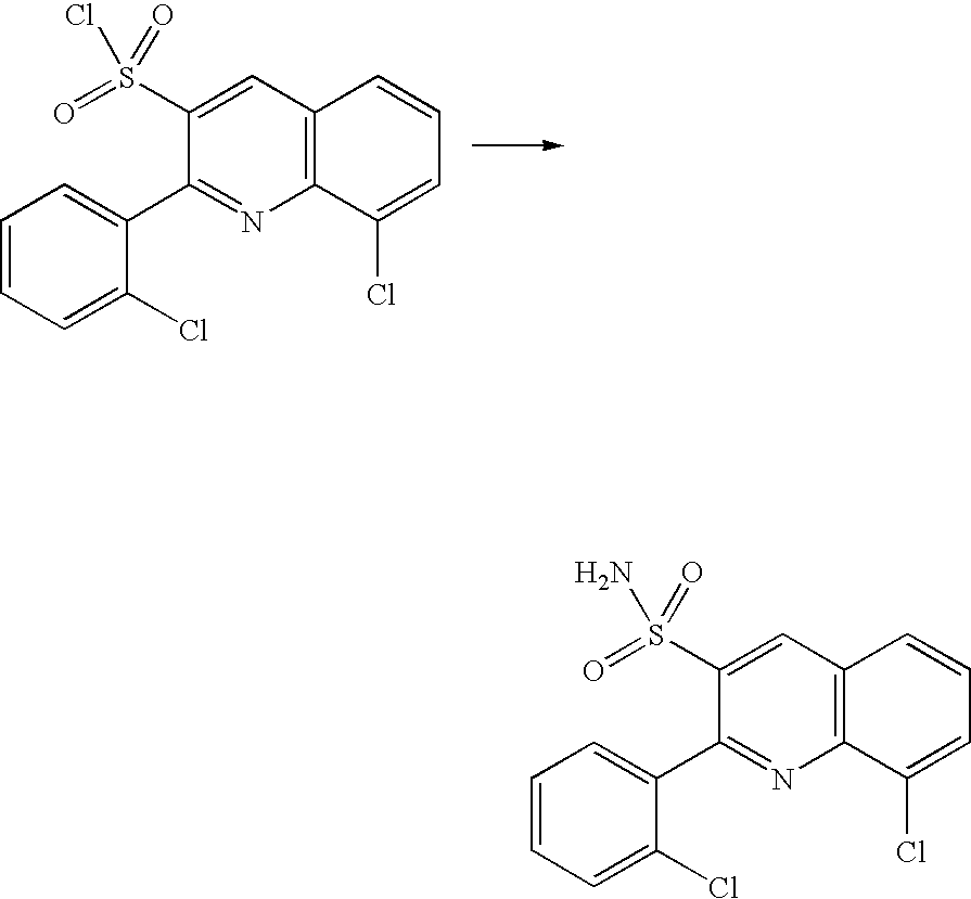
C1=CC=C(Cl)C(C2=NC3=C(C=C2S(=O)(=O)Cl)C=CC=C3Cl)=C1.C1=CC=C(Cl)C(C2=NC3=C(C=C2S(=O)(=O)N)C=CC=C3Cl)=C1
